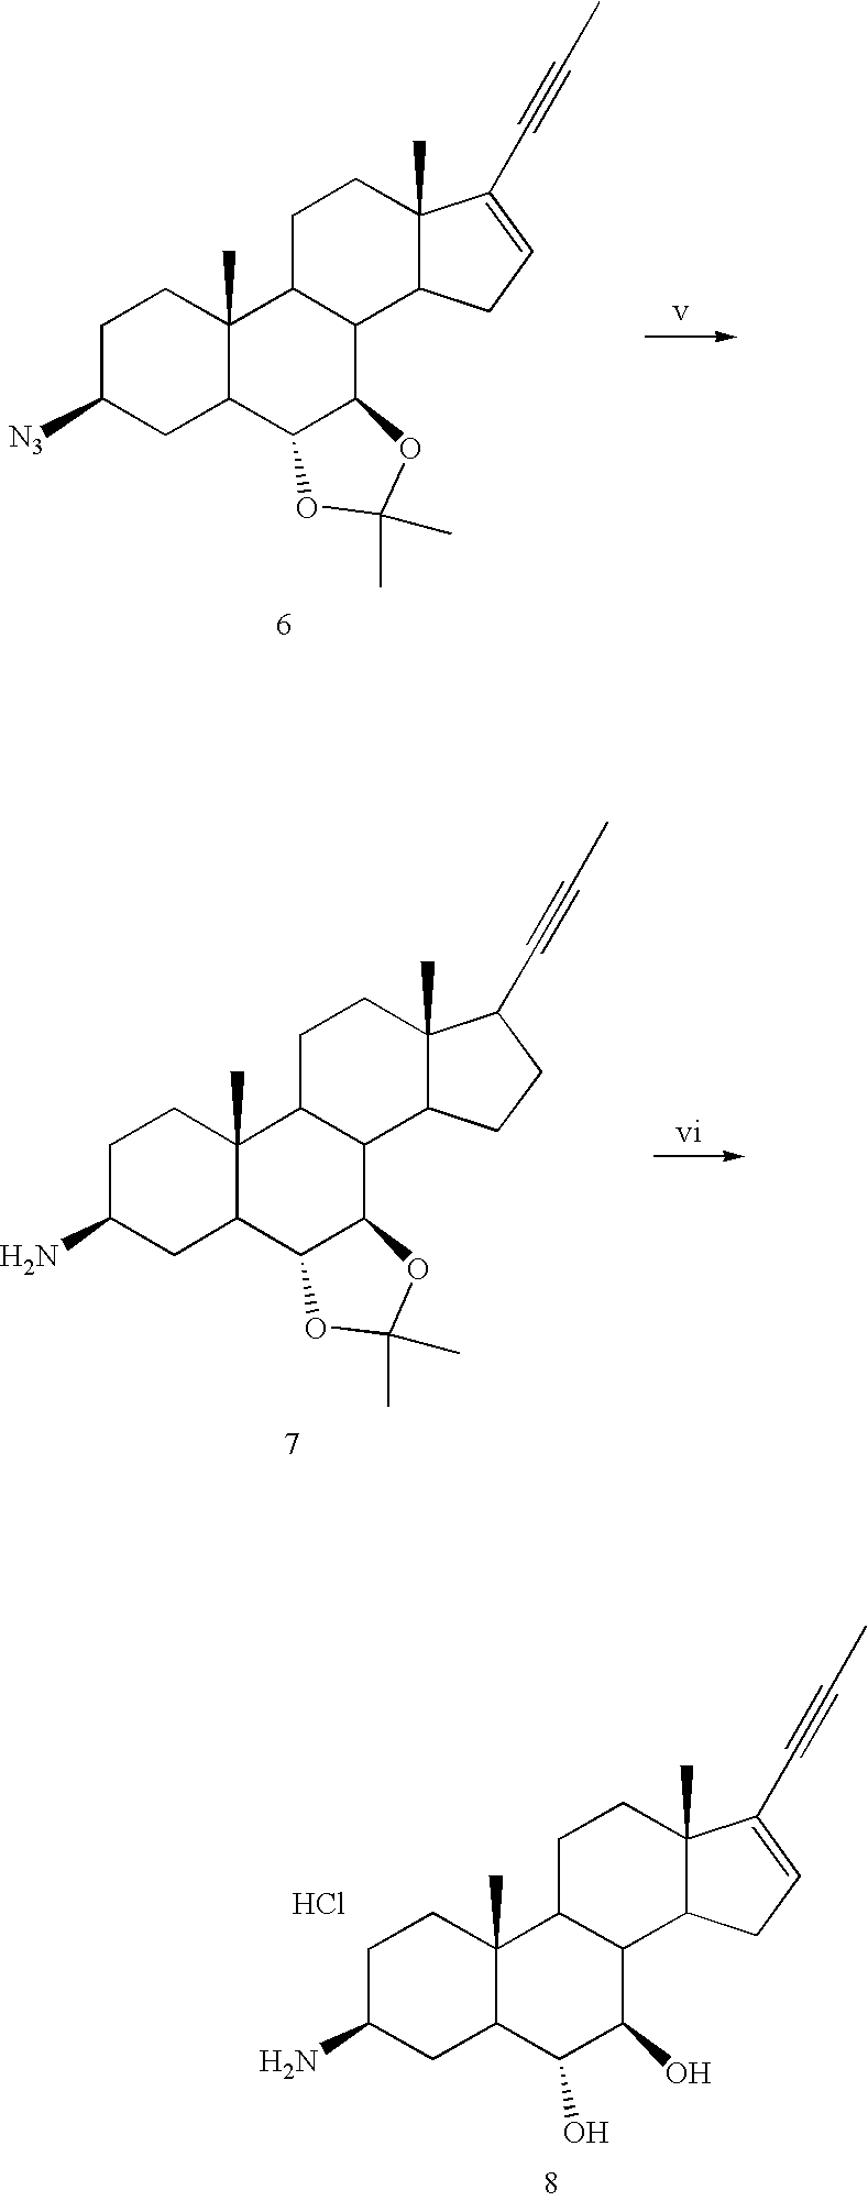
C1C([N3])CC2C(C)(C1)C1C(C3C2OC(C)(C)O3)C2C(C)(CC1)C(C#CC)=CC2.C1C(N)CC2C(C)(C1)C1C(C(O)C2O)C2C(C)(CC1)C(C#CC)=CC2.Cl.C1C(N)CC2C(C)(C1)C1C(C3C2OC(C)(C)O3)C2C(C)(CC1)C(C#CC)CC2
